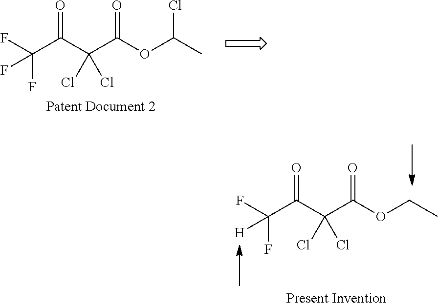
FC(C(C(C(OC(C)Cl)=O)(Cl)Cl)=O)(F)F.FC(C(C(C(OCC)=O)(Cl)Cl)=O)(F)[H]
